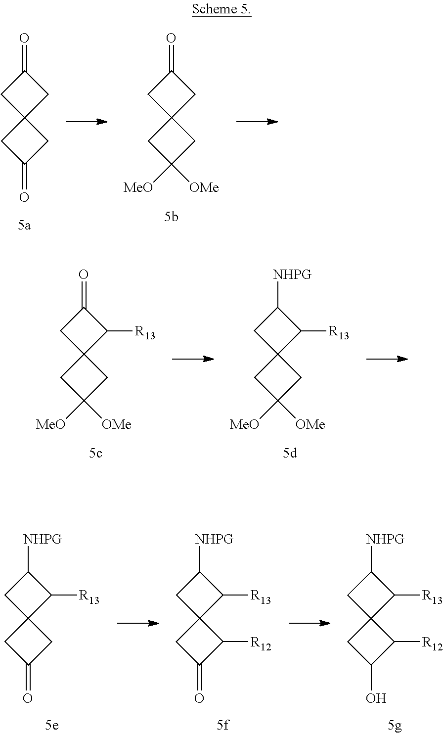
C1C2(CC1=O)CC(=O)C2.C1C2(CC1=O)CC([MeO])([OMe])C2.C1C2(C([R13])C1=O)CC([MeO])([OMe])C2.C1C2(C([R13])C1[NHPG])CC([MeO])([OMe])C2.C1C2(C([R13])C1[NHPG])CC(=O)C2[R12].C1C2(C([R13])C1[NHPG])CC(=O)C2.C1C2(C([R13])C1[NHPG])CC(O)C2[R12]
